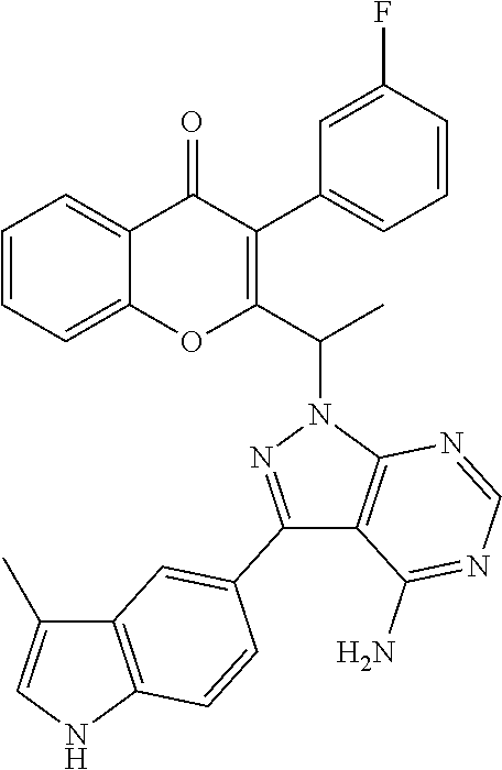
C1=CC=C2C(=C1)OC(C(N1N=C(C3=CC4=C(NC=C4C)C=C3)C3=C1N=CN=C3N)C)=C(C1=CC=CC(F)=C1)C2=O
